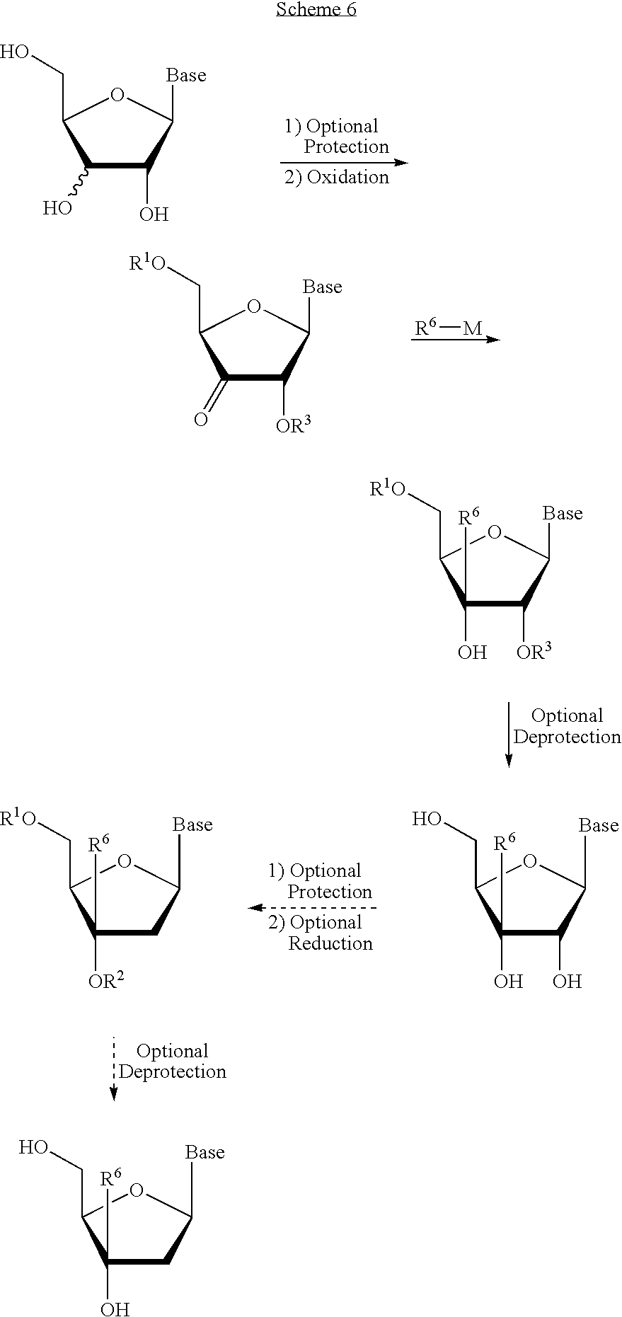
C1(O)([R6])C(O)C([Base])OC1CO.C1([OR2])([R6])CC([Base])OC1C[R1O].C1(O)C(O)C([Base])OC1CO.C1(=O)C([OR3])C([Base])OC1C[R1O].[R6][M].C1(O)([R6])C([OR3])C([Base])OC1C[R1O].C1(O)([R6])CC([Base])OC1CO
